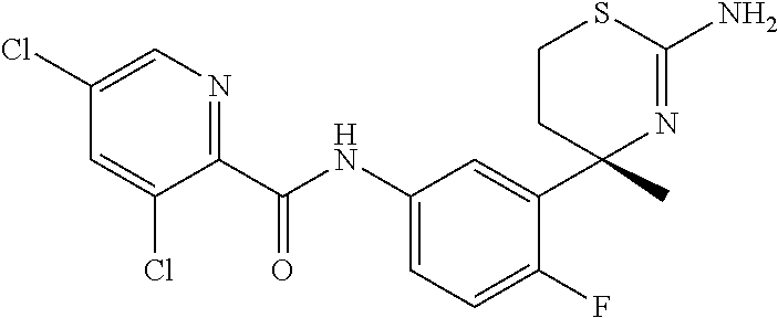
C1(C(NC2=CC=C(F)C(C3(C)N=C(N)SCC3)=C2)=O)=NC=C(Cl)C=C1Cl
